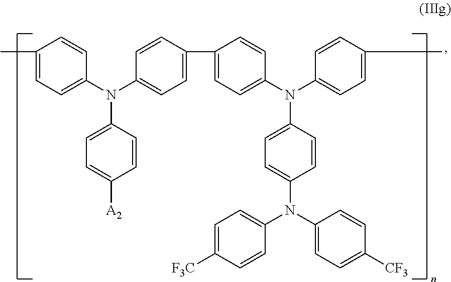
C1(C)=CC=C(N(C2=CC=C(C3=CC=C(N(C4=CC=C(C)C=C4)C4=CC=C(N(C5=CC=C([CF3])C=C5)C5=CC=C([F3C])C=C5)C=C4)C=C3)C=C2)C2=CC=C([A2])C=C2)C=C1
